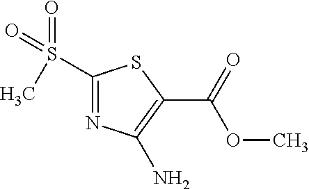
C1(S(=O)(=O)C)=NC(N)=C(C(=O)OC)S1
